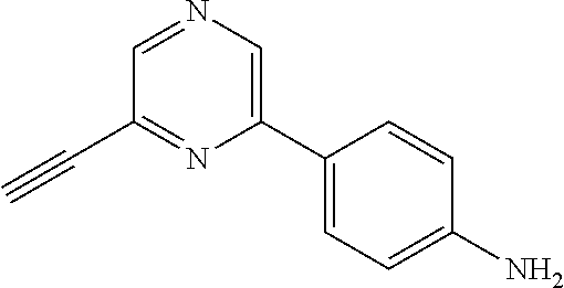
C1(C2=CN=CC(C#C)=N2)=CC=C(N)C=C1
